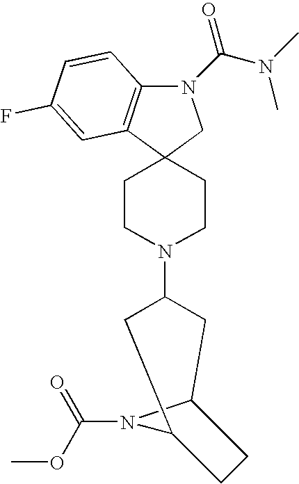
N1(C(=O)N(C)C)C2=C(C3(C1)CCN(C1CC4N(C(OC)=O)C(C1)CC4)CC3)C=C(F)C=C2
